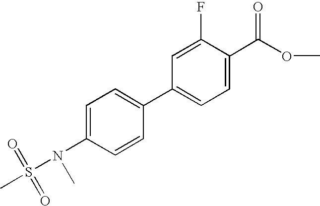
C1=C(N(S(C)(=O)=O)C)C=CC(C2=CC=C(C(OC)=O)C(F)=C2)=C1
